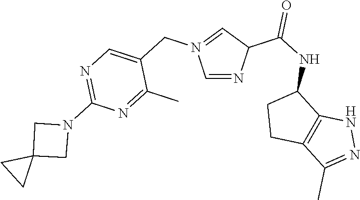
C1=N(CC2=CN=C(N3CC4(C3)CC4)N=C2C)C=NC1C(NC1CCC2=C1NN=C2C)=O
